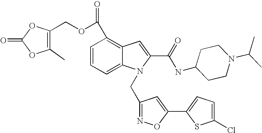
C1=CC(C(OCC2=C(C)OC(=O)O2)=O)=C2C(=C1)N(CC1=NOC(C3=CC=C(Cl)S3)=C1)C(C(=O)NC1CCN(C(C)C)CC1)=C2
